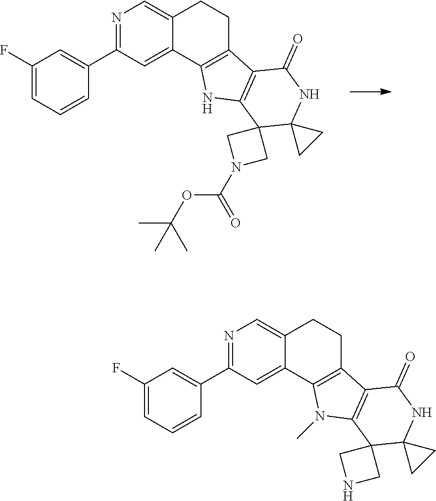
C1(F)=CC=CC(C2=NC=C3C(=C2)C2=C(CC3)C3=C(N2)C2(C4(NC3=O)CC4)CN(C(=O)OC(C)(C)C)C2)=C1.C1(F)=CC=CC(C2=NC=C3C(=C2)C2=C(CC3)C3=C(N2C)C2(C4(NC3=O)CC4)CNC2)=C1
